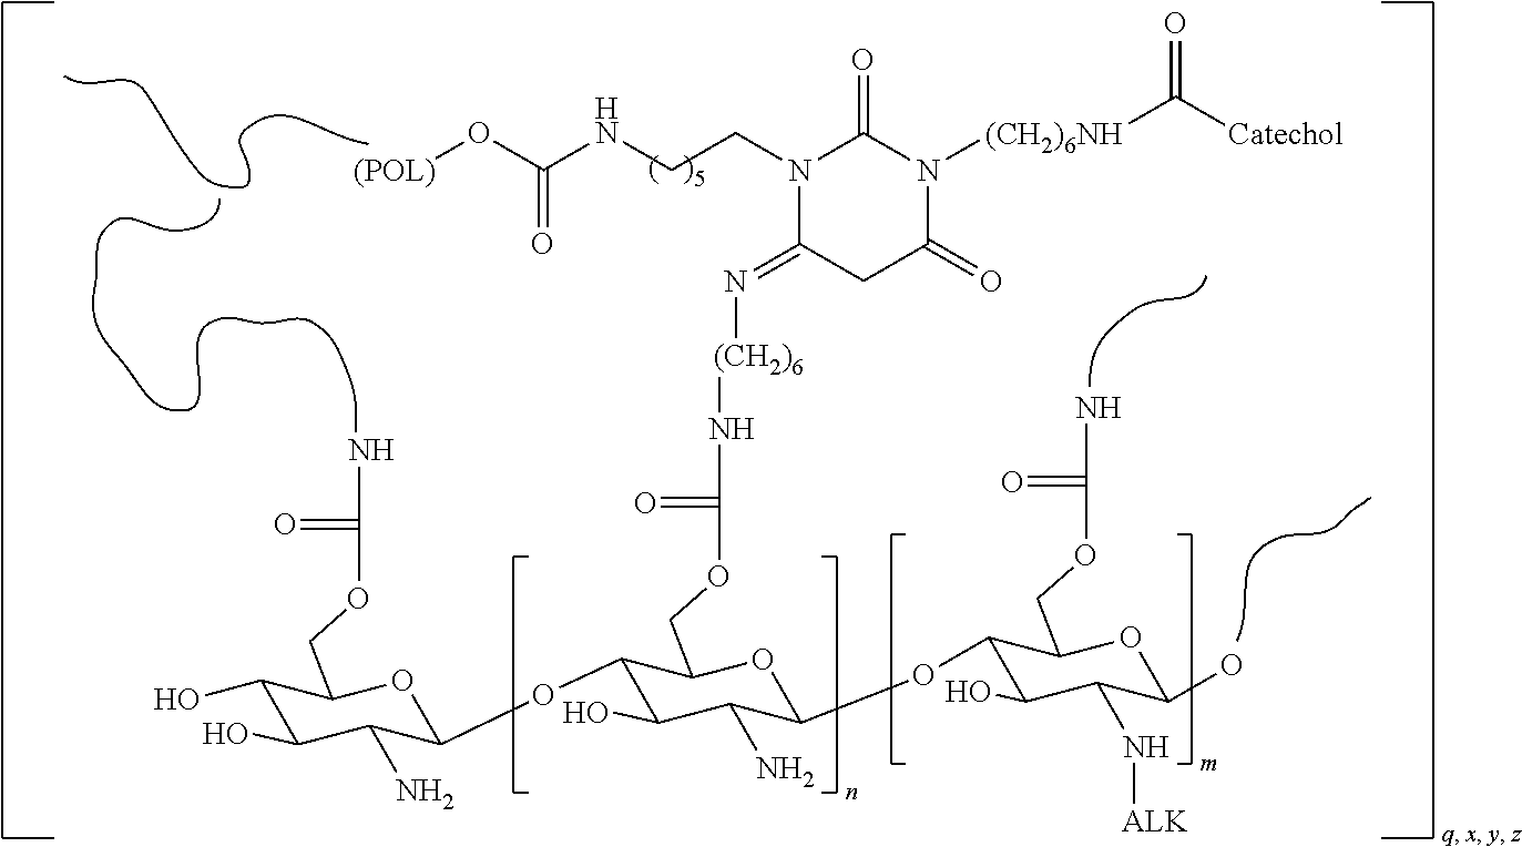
O=C1N([(CH2)6NH]C(=O)[Catechol])C(=O)CC(=N[(CH2)6]NC(OCC2C(OC3C(N)C(O)C(O)C(COC(=O)N)O3)C(O)C(N)C(OC3C(O)C(N[ALK])C(O)OC3COC(=O)N)O2)=O)N1CCNC(O[(POL)])=O
